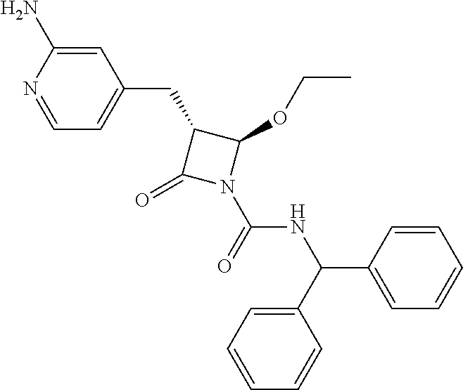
C1(CC2=CC=NC(N)=C2)C(=O)N(C(=O)NC(C2=CC=CC=C2)C2=CC=CC=C2)C1OCC
